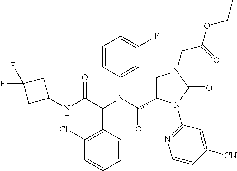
C1=CC(N(C(=O)C2CN(CC(OCC)=O)C(=O)N2C2=NC=CC([CN])=C2)C(C(NC2CC(F)(F)C2)=O)C2=C(Cl)C=CC=C2)=CC(F)=C1
